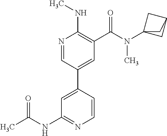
C1=C(C2=CC(C(N(C34CC(C3)C4)C)=O)=C(NC)N=C2)C=CN=C1NC(C)=O
